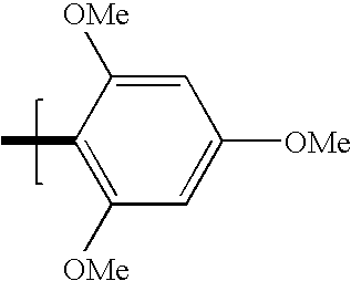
C1=C([OMe])C(C)=C([OMe])C=C1[OMe]
